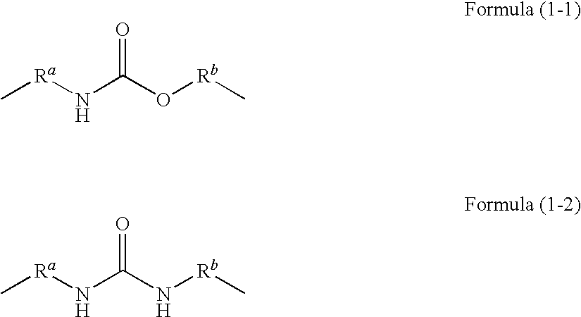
C[Ra]NC(O[Rb]C)=O.C[Ra]NC(N[Rb]C)=O
